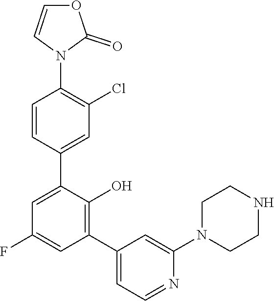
C1=C(C2=CC(Cl)=C(N3C(=O)OC=C3)C=C2)C(O)=C(C2=CC=NC(N3CCNCC3)=C2)C=C1F
